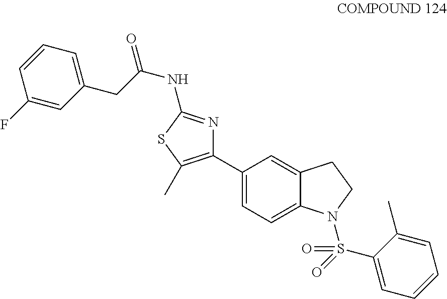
C1(C2=CC=C3C(=C2)CCN3S(C2=CC=CC=C2C)(=O)=O)=C(C)SC(NC(CC2=CC=CC(F)=C2)=O)=N1
